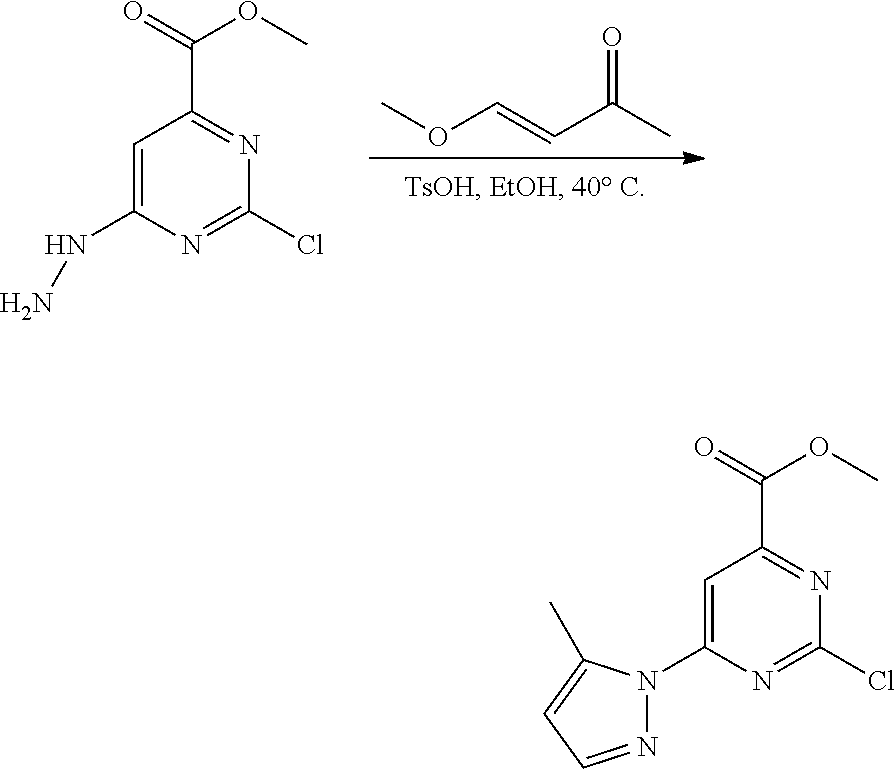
C1=C(NN)N=C(Cl)N=C1C(=O)OC.COC=CC(C)=O.C1=C(N2N=CC=C2C)N=C(Cl)N=C1C(=O)OC
